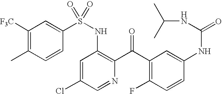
C1([F3C])=C(C)C=CC(S(NC2=C(C(C3=C(F)C=CC(NC(NC(C)C)=O)=C3)=O)N=CC(Cl)=C2)(=O)=O)=C1
